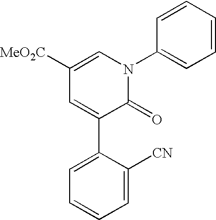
C1=C([CN])C(C2=CC([MeO2C])=CN(C3=CC=CC=C3)C2=O)=CC=C1
